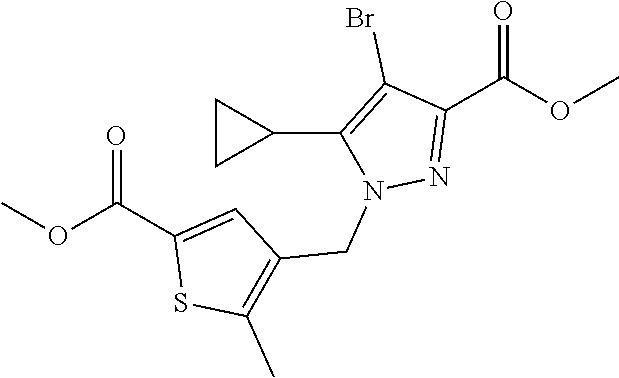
O(C(C1=NN(CC2=C(C)SC(C(=O)OC)=C2)C(C2CC2)=C1Br)=O)C
